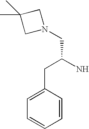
N1(CC(N)CC2=CC=CC=C2)CC(C)(C)C1
